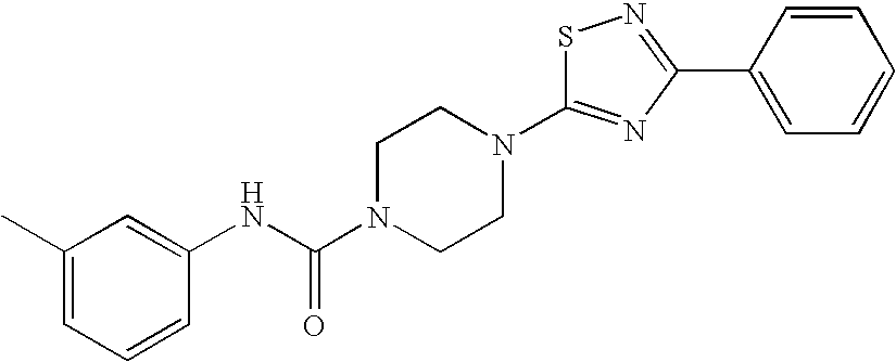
S1C(N2CCN(C(NC3=CC(C)=CC=C3)=O)CC2)=NC(C2=CC=CC=C2)=N1
